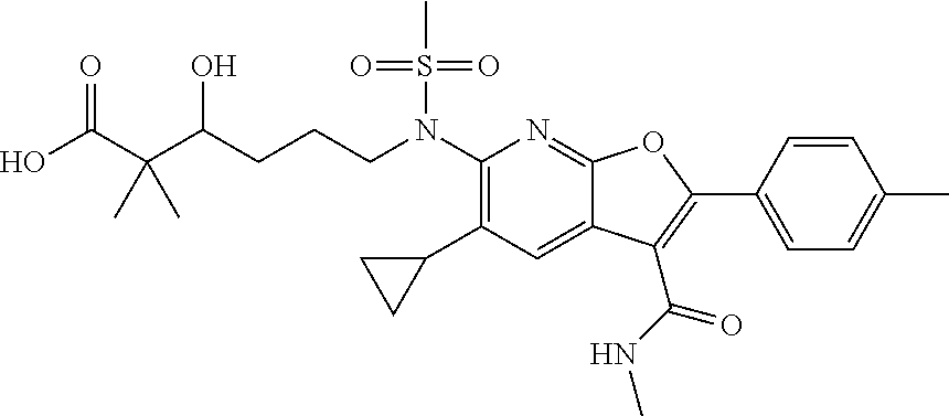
OC(=O)C(C)(C)C(CCCN(C1=C(C2CC2)C=C2C(=N1)OC(C1=CC=C(C)C=C1)=C2C(=O)NC)S(C)(=O)=O)O
